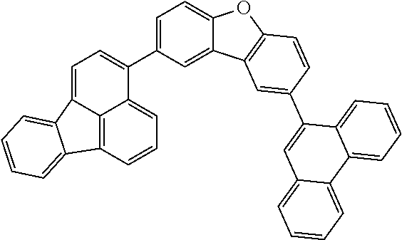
C1=C(C2=CC=C3C4=C(C=CC=C24)C2=CC=CC=C23)C=C2C(=C1)OC1=C2C=C(C2=CC3=CC=CC=C3C3=CC=CC=C23)C=C1
